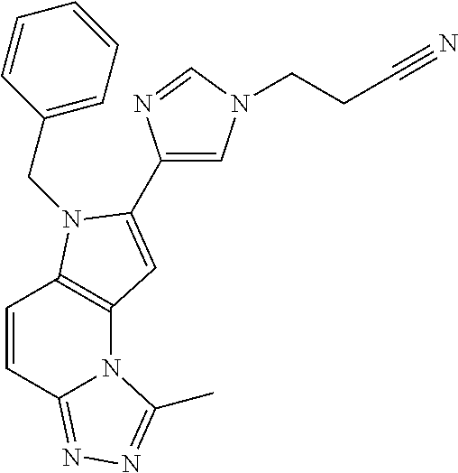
C1=CC2=NN=C(C)N2C2=C1N(CC1=CC=CC=C1)C(C1=CN(CCC#N)C=N1)=C2
